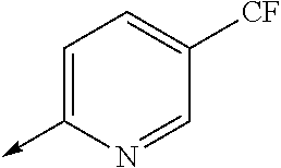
C1=C(->C)N=CC([CF])=C1
